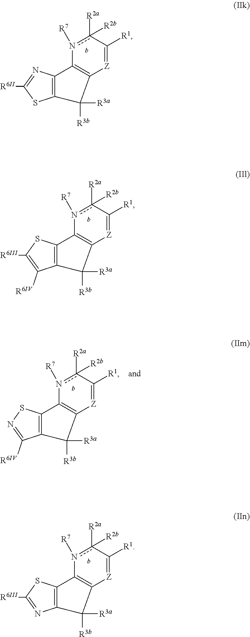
C12=C(C3=C([Z]=C([R1])c([R2a])([R2b])n3[R7])C1([R3b])[R3a])N=C([R6II])S2.C12=C(C3=C([Z]=C([R1])c([R2a])([R2b])n3[R7])C1([R3b])[R3a])SC([R6III])=C2[R6IV].C12=C(C3=C([Z]=C([R1])c([R2a])([R2b])n3[R7])C1([R3b])[R3a])SN=C2[R6IV].C12=C(C3=C([Z]=C([R1])c([R2a])([R2b])n3[R7])C1([R3b])[R3a])SC([R6III])=N2
